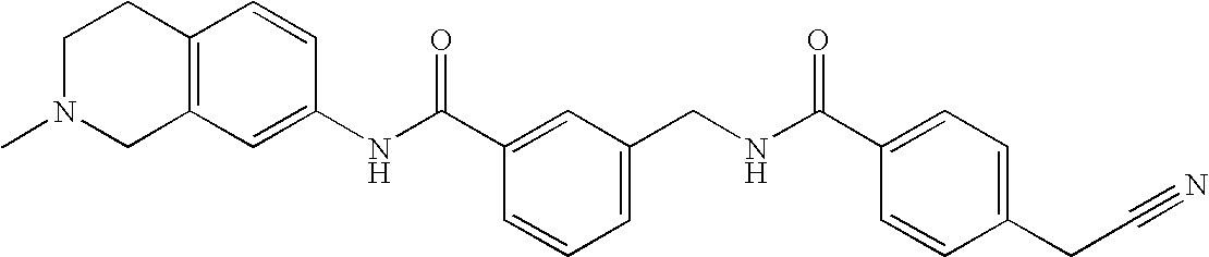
C1(NC(C2=CC(CNC(C3=CC=C(CC#N)C=C3)=O)=CC=C2)=O)=CC2=C(C=C1)CCN(C)C2
